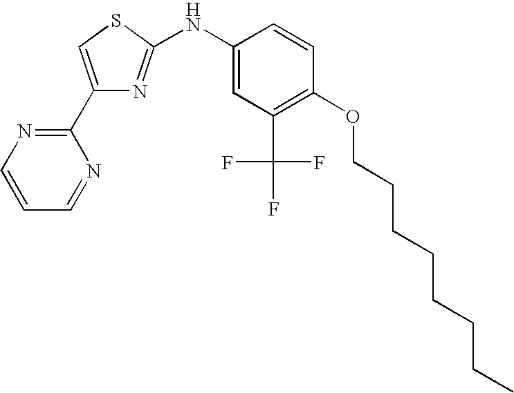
C1(C2=NC=CC=N2)=CSC(NC2=CC(C(F)(F)F)=C(OCCCCCCCC)C=C2)=N1
